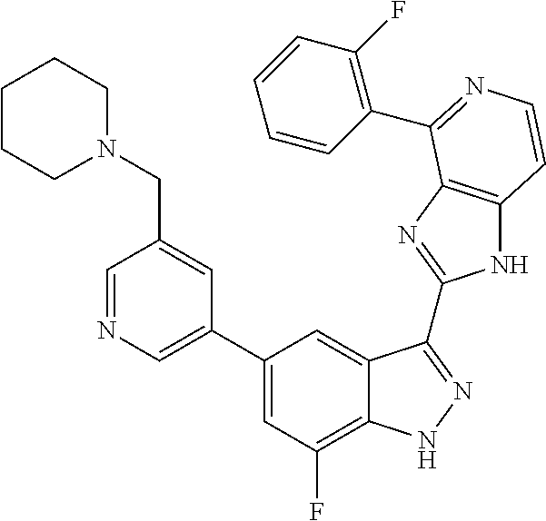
C1(C2=CN=CC(CN3CCCCC3)=C2)=CC(F)=C2C(=C1)C(C1=NC3=C(N1)C=CN=C3C1=C(F)C=CC=C1)=NN2
